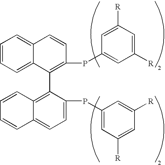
C1=CC=C2C(=C1)C=CC(PC1=CC([R])=CC([R])=C1)=C2C1=C2C(=CC=C1PC1=CC([R])=CC([R])=C1)C=CC=C2
